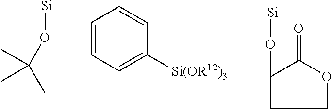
[Si]OC(C)(C)C.C1=CC=C([Si(OR12)3])C=C1.[Si]OC1C(=O)OCC1
